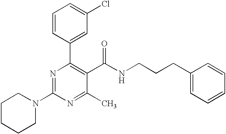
C1=CC(C2=C(C(NCCCC3=CC=CC=C3)=O)C(C)=NC(N3CCCCC3)=N2)=CC(Cl)=C1
